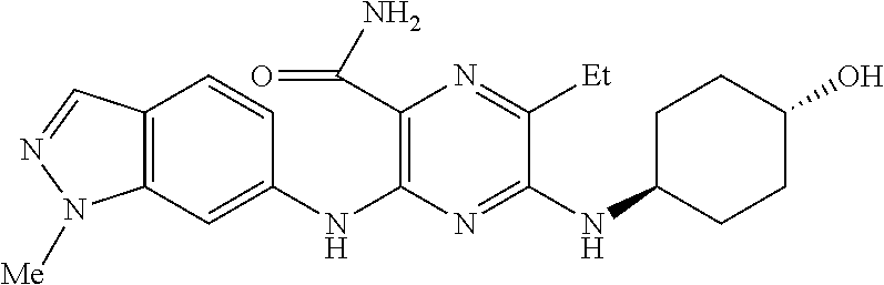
C1(NC2=C(C(N)=O)N=C([Et])C(NC3CCC(O)CC3)=N2)=CC2=C(C=C1)C=NN2[Me]
